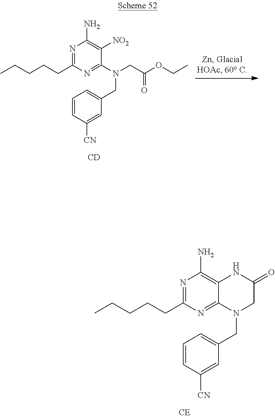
N1=C(CCCCC)N=C(N(CC(OCC)=O)CC2=CC=CC([CN])=C2)C([NO2])=C1N.[CD].N1=C(CCCCC)N=C2C(=C1N)NC(=O)CN2CC1=CC=CC([CN])=C1
